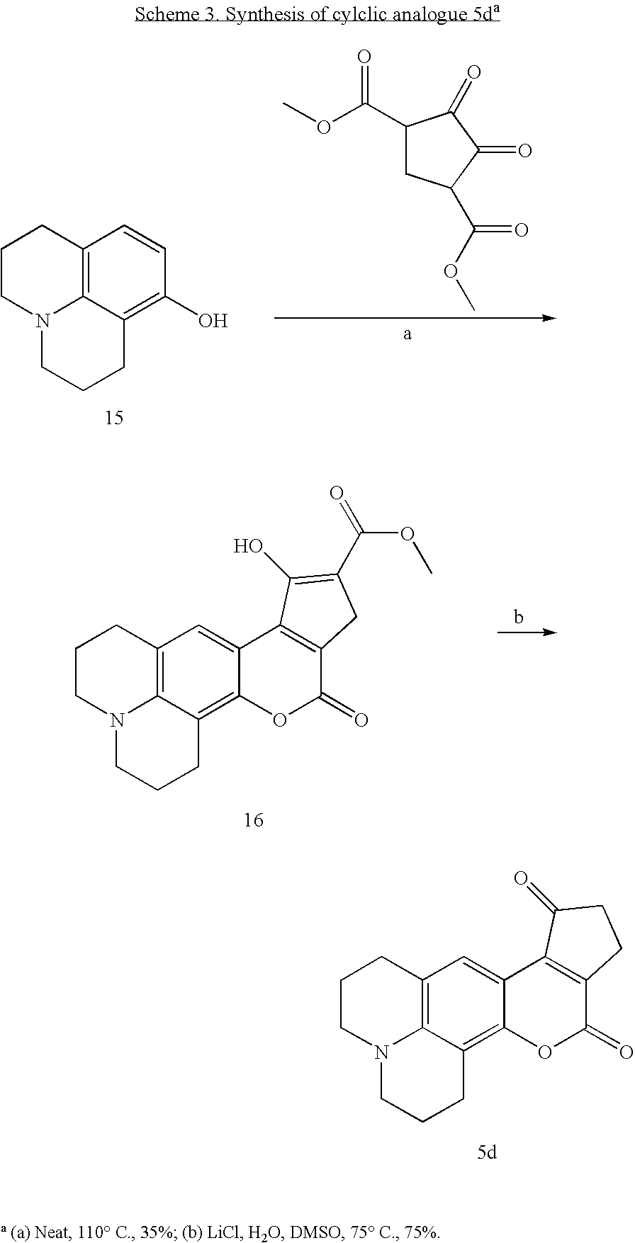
C12=C3C(=C(O)C=C1)CCCN3CCC2.C1(C(OC)=O)CC(C(OC)=O)C(=O)C1=O.C12=C3C(=C4C(=C1)C1=C(C(=O)O4)CC(C(=O)OC)=C1O)CCCN3CCC2.C12=C3C(=C4C(=C1)C1=C(C(=O)O4)CCC1=O)CCCN3CCC2
